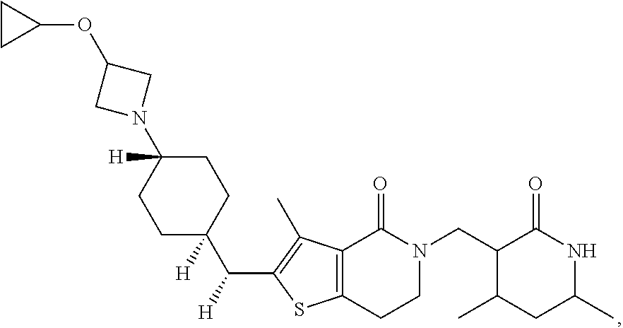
C1CC1OC1CN(C2([H])CCC(C(C3=C(C)C4=C(S3)CCN(CC3C(C)CC(C)NC3=O)C4=O)[H])([H])CC2)C1
